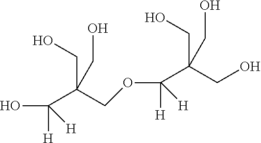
C(O)(C(COC(C(CO)(CO)CO)([H])[H])(CO)CO)([H])[H]
